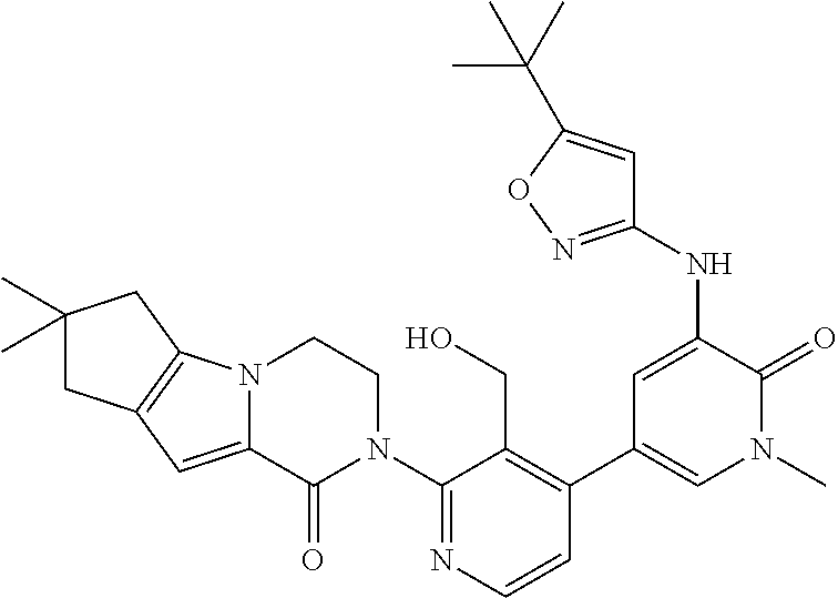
C1=CN=C(N2CCN3C(=CC4=C3CC(C)(C)C4)C2=O)C(CO)=C1C1=CN(C)C(=O)C(NC2=NOC(C(C)(C)C)=C2)=C1
